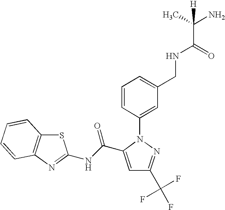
C1=C(C(NC2=NC3=C(S2)C=CC=C3)=O)N(C2=CC(CNC(C(N)(C)[H])=O)=CC=C2)N=C1C(F)(F)F
